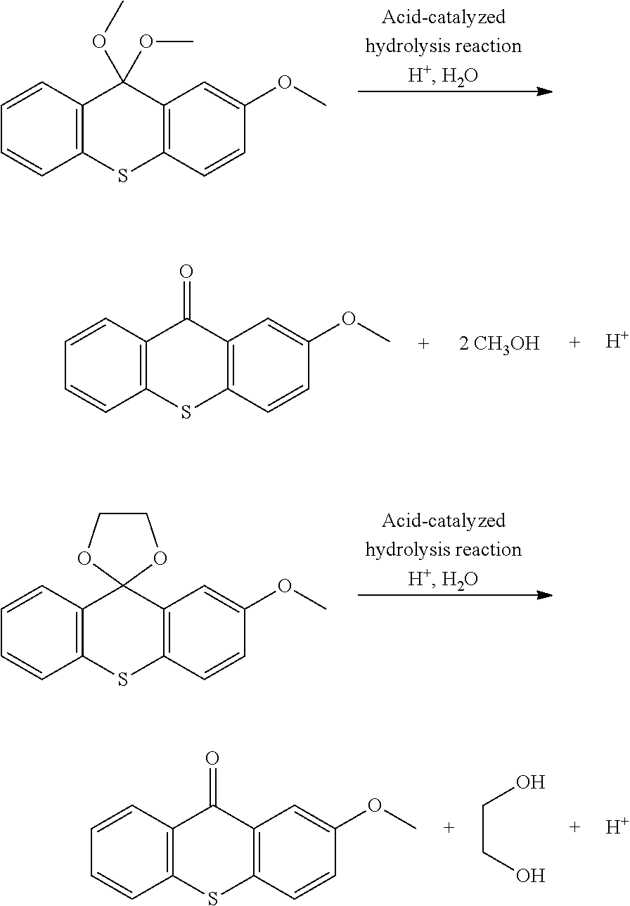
C1=CC2=C(C=C1)SC1=C(C2(OC)OC)C=C(OC)C=C1.[H].C1=CC2=C(C=C1)SC1=C(C2=O)C=C(OC)C=C1.C1=CC2=C(C=C1)SC1=C(C23OCCO3)C=C(OC)C=C1.C1=CC2=C(C=C1)SC1=C(C2=O)C=C(OC)C=C1.[H].C(CO)O
